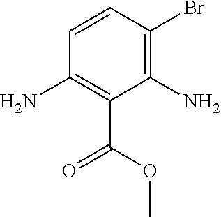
NC1=C(C(OC)=O)C(N)=C(Br)C=C1
